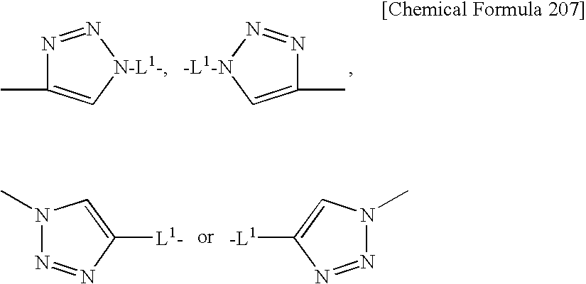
CC1=C[N-L1-]N=N1.CC1=C[-L1-N]N=N1.[L1-]C1=CN(C)N=N1.[-L1]C1=CN(C)N=N1
